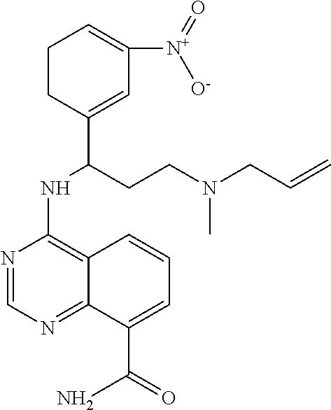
N1=CN=C2C(=C1NC(C1=CC([N+](=O)[O-])=CCC1)CCN(CC=C)C)C=CC=C2C(=O)N
